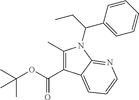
C(OC(C)(C)C)(=O)C1=C(C)N(C(C2=CC=CC=C2)CC)C2=NC=CC=C12
